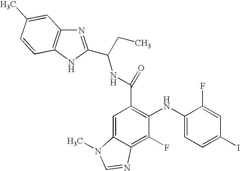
C(C1=C(NC2=CC=C(I)C=C2F)C(F)=C2C(=C1)N(C)C=N2)(NC(CC)C1=NC2=C(N1)C=CC(C)=C2)=O
